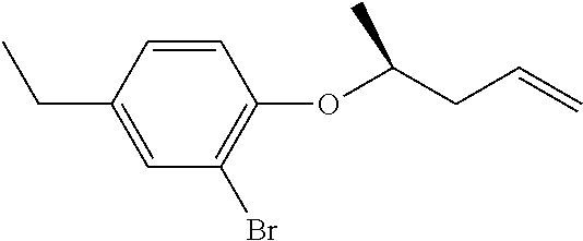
C1=CC(CC)=CC(Br)=C1OC(CC=C)C
